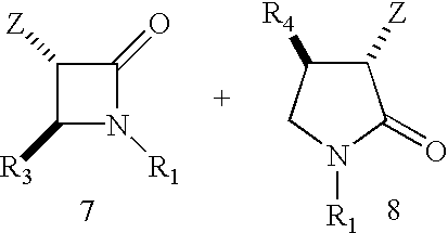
C1([Z])C([R3])N([R1])C1=O.C1([Z])C([R4])CN([R1])C1=O
